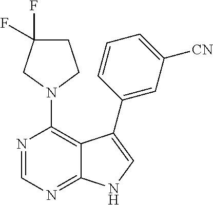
C12=NC=NC(N3CCC(F)(F)C3)=C1C(C1=CC([CN])=CC=C1)=CN2
